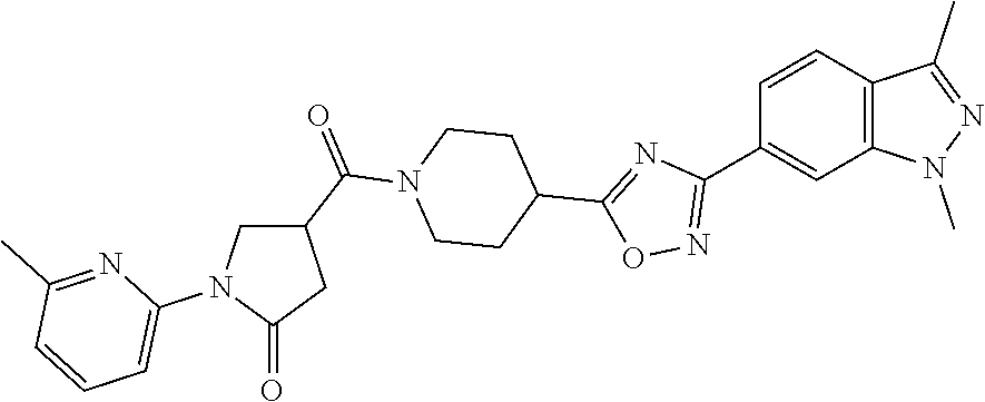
C12=C(N(C)N=C1C)C=C(C1=NOC(C3CCN(C(C4CN(C5=CC=CC(C)=N5)C(=O)C4)=O)CC3)=N1)C=C2
